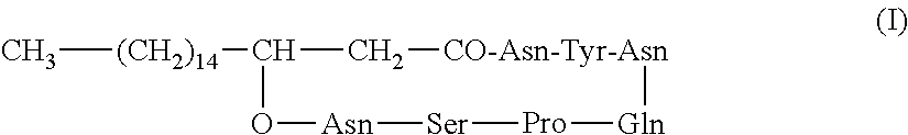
C[(CH2)14]C(C[CO-Asn-Tyr-Asn])O[Asn][Ser][Pro][Gln]
